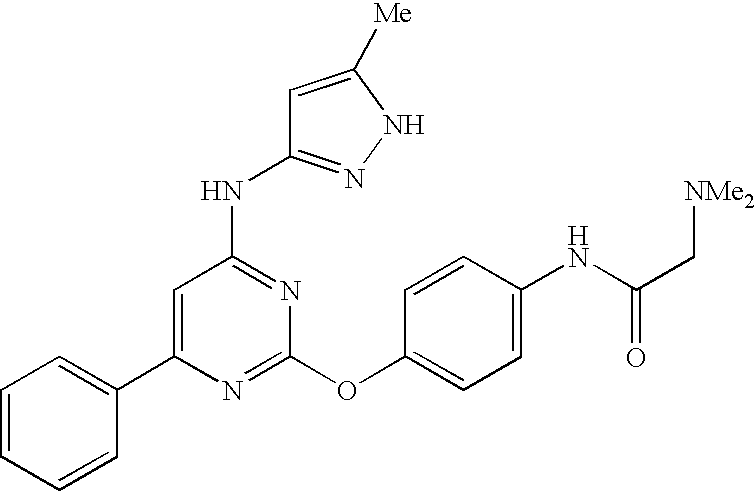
C1(C2=CC=CC=C2)=CC(NC2=NNC([Me])=C2)=NC(OC2=CC=C(NC(C[NMe2])=O)C=C2)=N1
